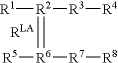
[R1][R2]([R3][R4])=[R6]([R5])[R7][R8]
